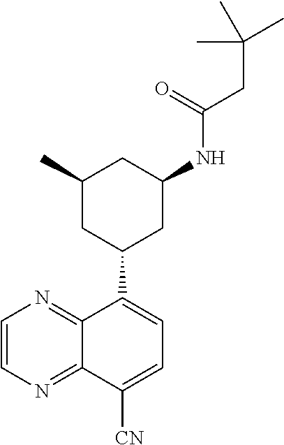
C1(C)CC(C2=CC=C([CN])C3=NC=CN=C23)CC(NC(CC(C)(C)C)=O)C1
